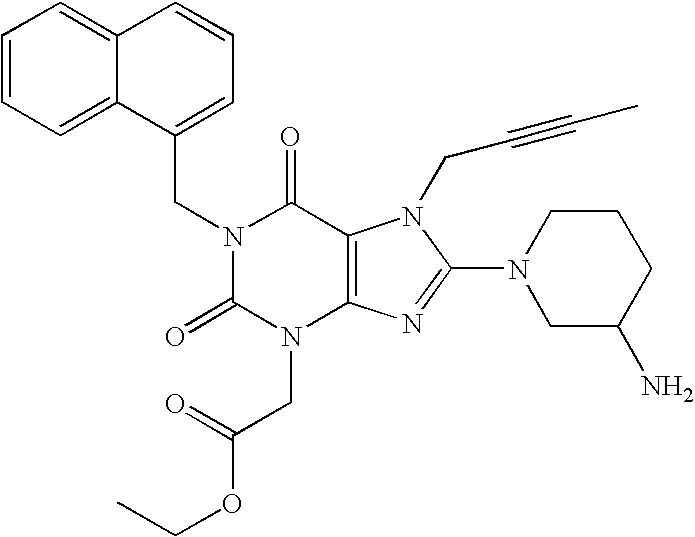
C12=CC=CC=C1C(CN1C(=O)N(CC(OCC)=O)C3=C(C1=O)N(CC#CC)C(N1CC(N)CCC1)=N3)=CC=C2
